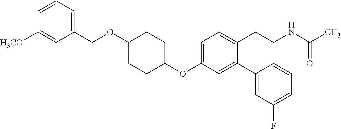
C1(OC2=CC=C(CCNC(C)=O)C(C3=CC(F)=CC=C3)=C2)CCC(OCC2=CC=CC([H3CO])=C2)CC1
